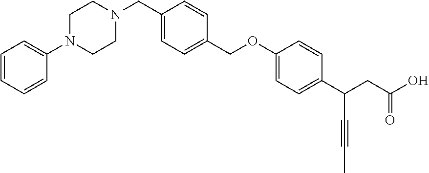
C1(COC2=CC=C(C(CC(O)=O)C#CC)C=C2)=CC=C(CN2CCN(C3=CC=CC=C3)CC2)C=C1
